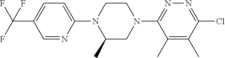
C1=NC(N2C(C)CN(C3=NN=C(Cl)C(C)=C3C)CC2)=CC=C1C(F)(F)F
